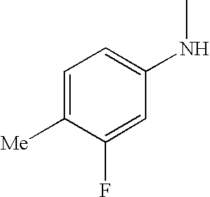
C1=C(F)C([Me])=CC=C1NC
